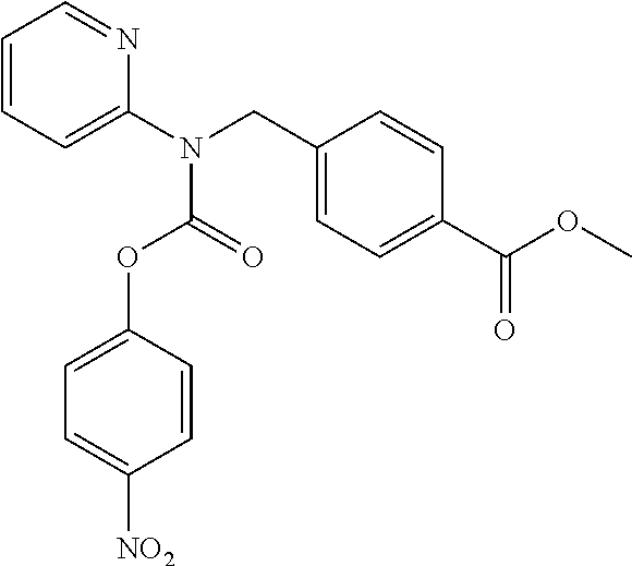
C1(CN(C2=CC=CC=N2)C(OC2=CC=C([NO2])C=C2)=O)=CC=C(C(OC)=O)C=C1
